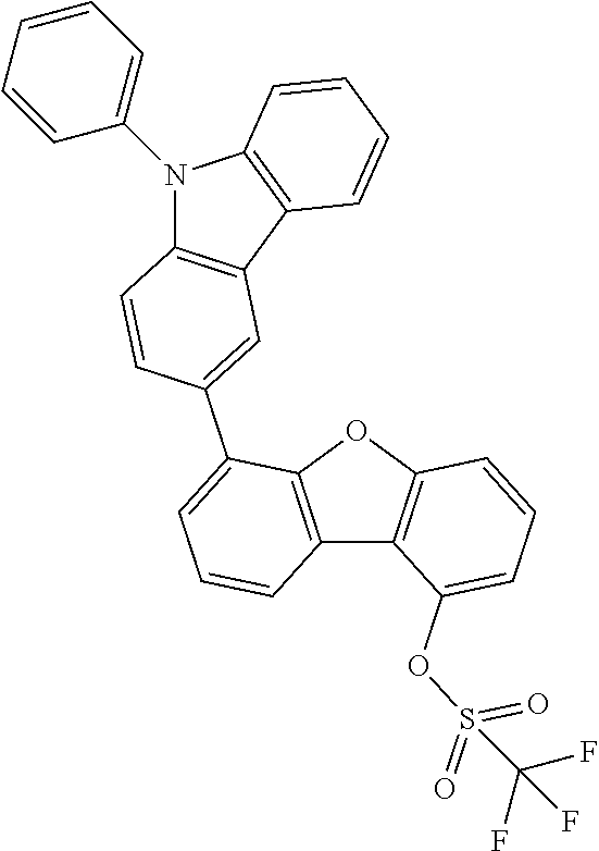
C12=C(OC3=C1C(OS(=O)(=O)C(F)(F)F)=CC=C3)C(C1=CC3=C(N(C4=CC=CC=C4)C4=C3C=CC=C4)C=C1)=CC=C2
